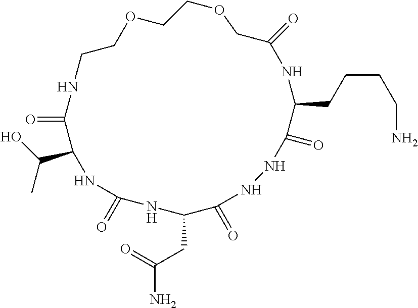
O=C1C(C(C)O)NC(=O)NC(CC(N)=O)C(=O)NNC(=O)C(CCCCN)NC(=O)COCCOCCN1
